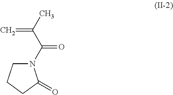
C=C(C)C(=O)N1CCCC1=O
